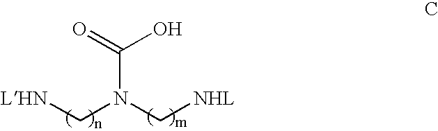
O=C(O)N(C[LHN])C[NHL]
